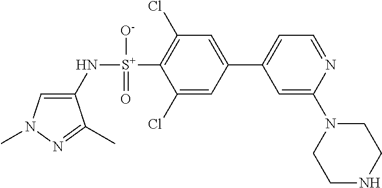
C1=C(N[S+](C2=C(Cl)C=C(C3=CC=NC(N4CCNCC4)=C3)C=C2Cl)([O-])=O)C(C)=NN1C
